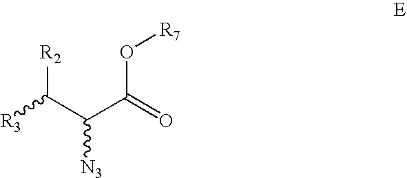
C(C(C(=O)O[R7])[N3])([R2])[R3]
